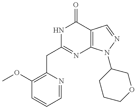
C(C1=NC2=C(C(=O)N1)C=NN2C1CCCOC1)C1=C(OC)C=CC=N1
